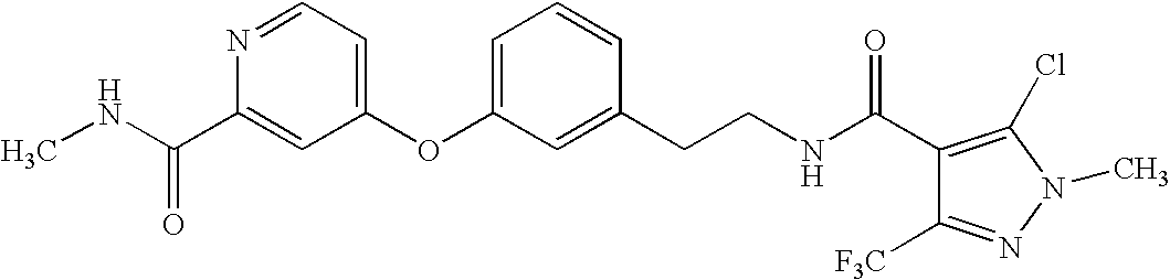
CNC(C1=CC(OC2=CC=CC(CCNC(C3=C(Cl)N(C)N=C3[F3C])=O)=C2)=CC=N1)=O
